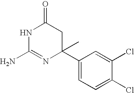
N1C(N)=NC(C2=CC=C(Cl)C(Cl)=C2)(C)CC1=O
